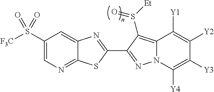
C12=NC=C(S([F3C])(=O)=O)C=C1N=C(C1=NN3C(=C1S([Et])=O)C([Y1])=C([Y2])C([Y3])=C3[Y4])S2
